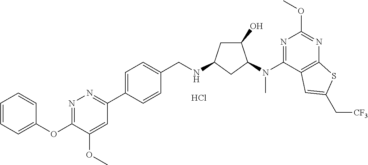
C1(OC2=CC=CC=C2)=NN=C(C2=CC=C(CNC3CC(O)C(N(C4=NC(OC)=NC5=C4C=C(C[CF3])S5)C)C3)C=C2)C=C1OC.Cl
